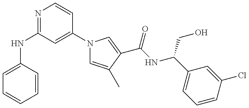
N(C1=NC=CC(N2C=C(C)C(C(NC(C3=CC=CC(Cl)=C3)CO)=O)=C2)=C1)C1=CC=CC=C1
